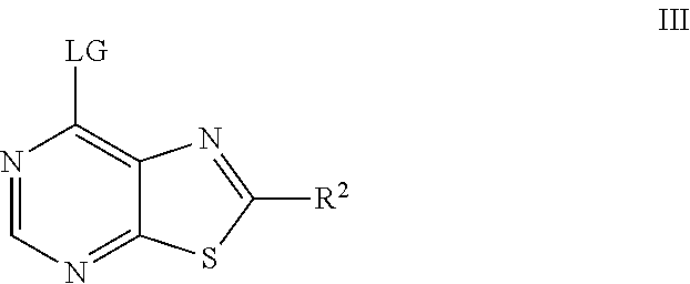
N1=CN=C2C(=C1[LG])N=C([R2])S2
